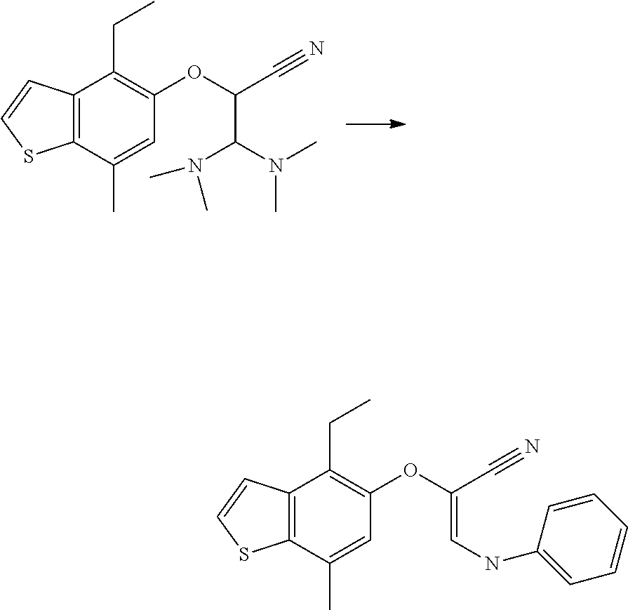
C12=C(C(C)=CC(OC(C#N)C(N(C)C)N(C)C)=C1CC)SC=C2.C12=C(C(C)=CC(OC(C#N)=CNC3=CC=CC=C3)=C1CC)SC=C2
